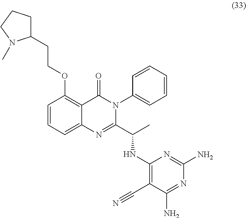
C1=CC(OCCC2CCCN2C)=C2C(=C1)N=C(C(C)NC1=C(C#N)C(N)=NC(N)=N1)N(C1=CC=CC=C1)C2=O
